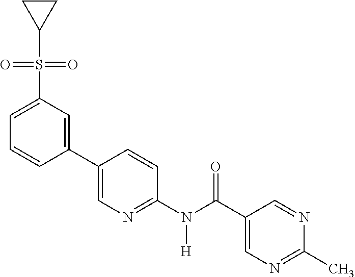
C1(C2=CN=C(N(C(C3=CN=C(C)N=C3)=O)[H])C=C2)=CC(S(C2CC2)(=O)=O)=CC=C1
